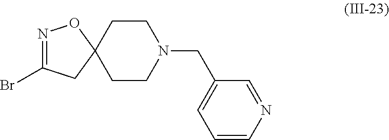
N1=C(Br)CC2(O1)CCN(CC1=CC=CN=C1)CC2
